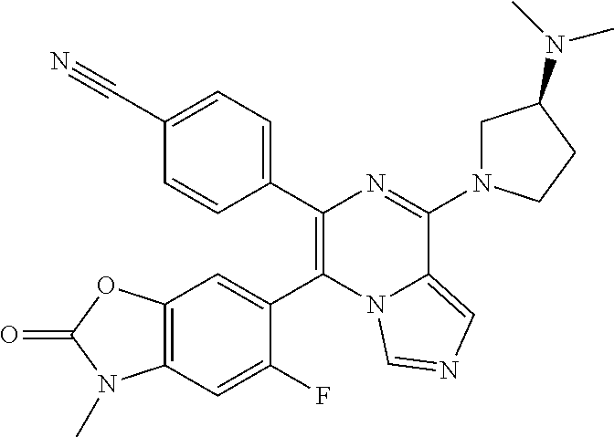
C12=C(C=C(F)C(C3=C(C4=CC=C(C#N)C=C4)N=C(N4CC(N(C)C)CC4)C4=CN=CN34)=C1)N(C)C(=O)O2
